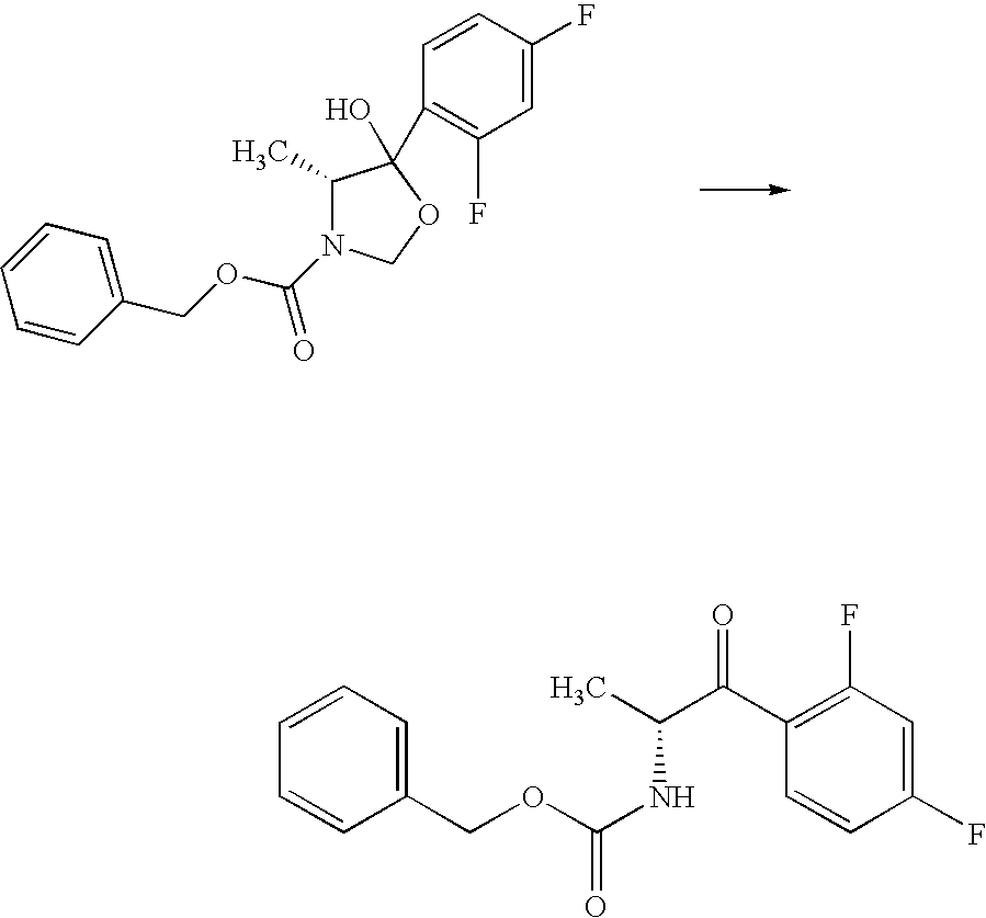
C1(C)C(C2=C(F)C=C(F)C=C2)(O)OCN1C(OCC1=CC=CC=C1)=O.C1=CC=C(COC(NC(C(C2=C(F)C=C(F)C=C2)=O)C)=O)C=C1
